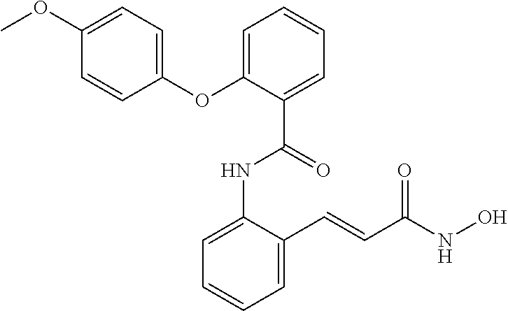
C1=C(NC(=O)C2=CC=CC=C2OC2=CC=C(OC)C=C2)C(C=CC(NO)=O)=CC=C1
